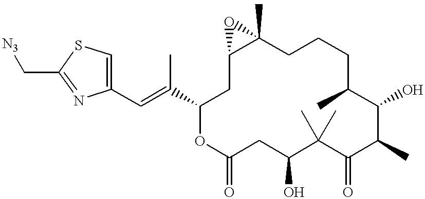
C1=C(C=C(C)C2CC3C(C)(CCCC(C)C(O)C(C)C(=O)C(C)(C)C(O)CC(=O)O2)O3)N=C(C[N3])S1
